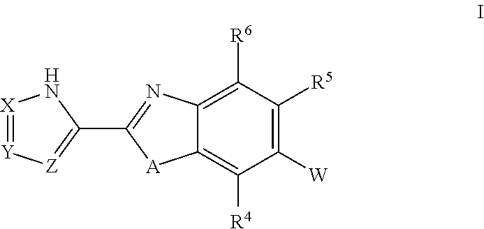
[X]1=[Y][Z]=C(C2=NC3=C([R6])C([R5])=C([W])C([R4])=C3[A]2)N1
